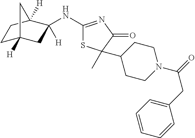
C1C2([H])CC([H])(NC3=NC(=O)C(C4CCN(C(=O)CC5=CC=CC=C5)CC4)(C)S3)C([H])(C1)C2
